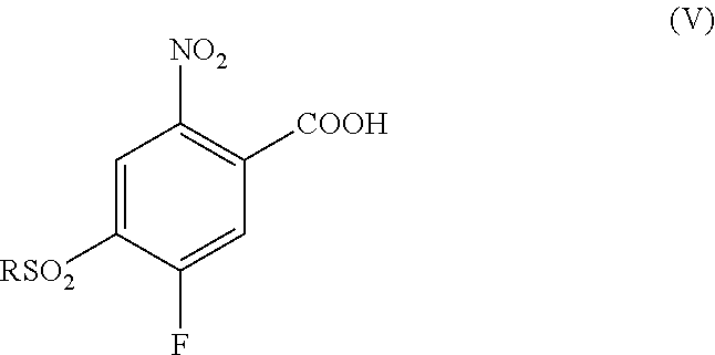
C1=C([RSO2])C(F)=CC([COOH])=C1[NO2]
